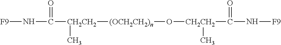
O([CH2CH2](C(N[F9])=O)C)[(OCH2CH2)n][CH2CH2](C(N[F9])=O)C
